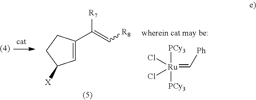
C1=C(C(=C[R8])[R7])CCC1[X].[Ru]([PCy3])(=C[Ph])(Cl)(Cl)[PCy3]
